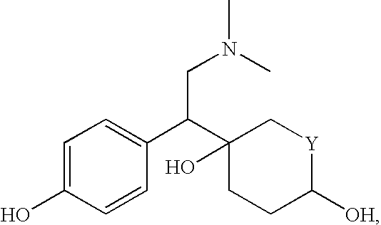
C1=C(O)C=CC(C(C2(O)CCC([OH])[Y]C2)CN(C)C)=C1
